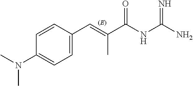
C1=C(C=C(C(NC(N)=N)=O)C)C=CC(N(C)C)=C1
